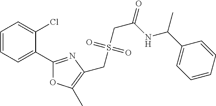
C1=CC=C(C2=NC(CS(CC(NC(C)C3=CC=CC=C3)=O)(=O)=O)=C(C)O2)C(Cl)=C1
